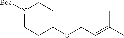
N1([Boc])CCC(OCC=C(C)C)CC1
